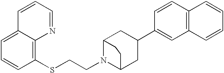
C12=C(C=CC=C1)C=C(C1CC3N(CCSC4=C5C(=CC=C4)C=CC=N5)C(C1)CC3)C=C2
